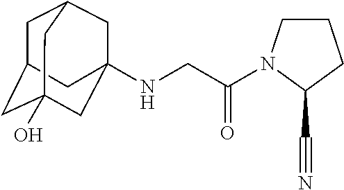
N(CC(N1CCCC1C#N)=O)C12CC3CC(CC(O)(C1)C3)C2
